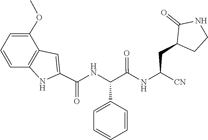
C1(C(NC(C(=O)NC(CC2C(=O)NCC2)[CN])C2=CC=CC=C2)=O)=CC2=C(N1)C=CC=C2OC
